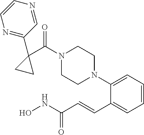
C1=CC=C(N2CCN(C(C3(C4=NC=CN=C4)CC3)=O)CC2)C(C=CC(NO)=O)=C1
